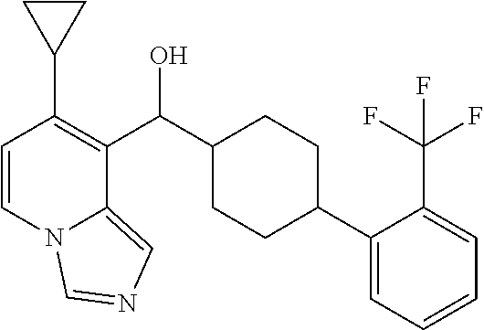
C1=CN2C(=CN=C2)C(C(C2CCC(C3=CC=CC=C3C(F)(F)F)CC2)O)=C1C1CC1
